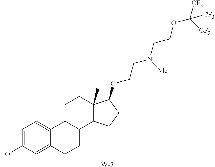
C1=C(O)C=C2C(=C1)C1C(CC2)C2C(C)(CC1)C(OCCN(CCOC([CF3])([CF3])[CF3])[Me])CC2.[W]
